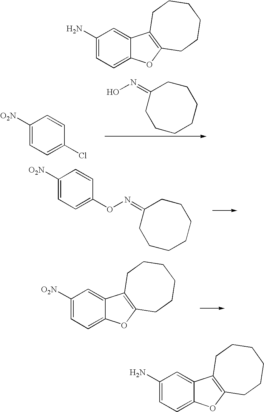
C1([O2N])=CC=C(Cl)C=C1.C1(=NO)CCCCCCC1.C1([O2N])=CC=C(ON=C2CCCCCCC2)C=C1.C1([O2N])=CC=C2C(=C1)C1=C(O2)CCCCCC1.C1(N)=CC=C2C(=C1)C1=C(O2)CCCCCC1.C1(N)=CC=C2C(=C1)C1=C(O2)CCCCCC1
